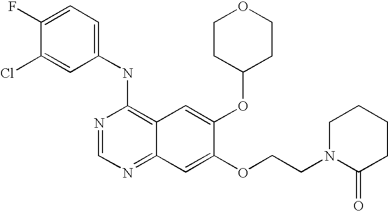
C1(NC2=C3C(=NC=N2)C=C(OCCN2C(=O)CCCC2)C(OC2CCOCC2)=C3)=CC=C(F)C(Cl)=C1
